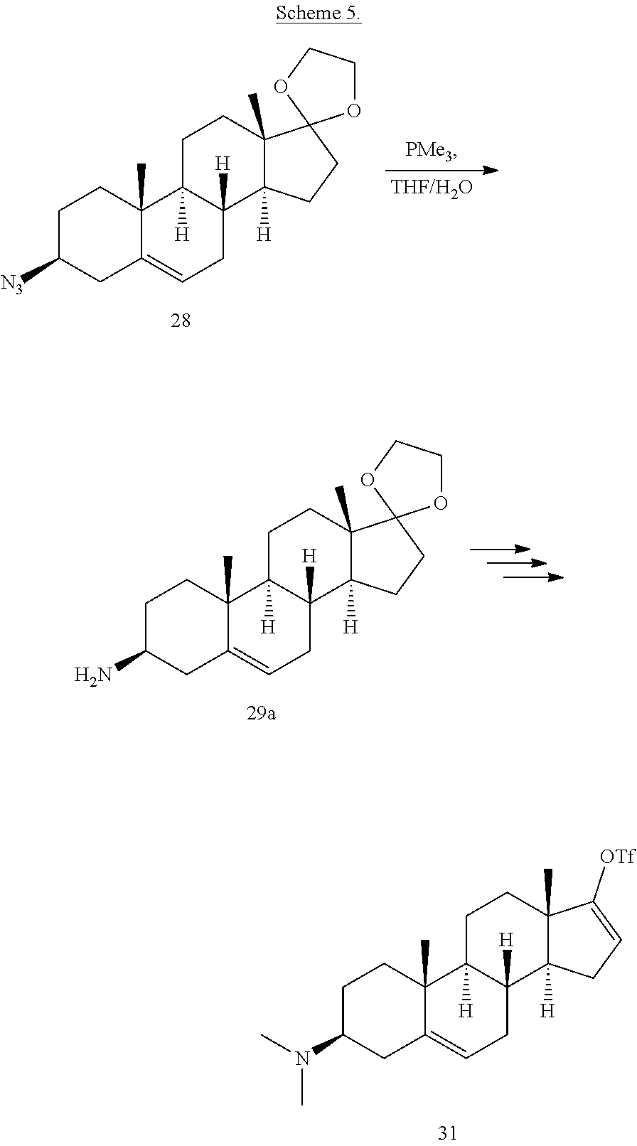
C1C(N(C)C)CC2=CCC3([H])C([H])(C2(C)C1)CCC1(C)C3([H])CC=C1[OTf].C1C([N3])CC2=CCC3([H])C([H])(C2(C)C1)CCC1(C)C3([H])CCC12OCCO2.C1C(N)CC2=CCC3([H])C([H])(C2(C)C1)CCC1(C)C3([H])CCC12OCCO2
